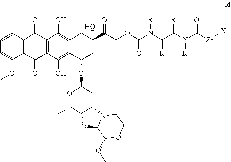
N(C(OCC(C1(O)CC2=C(O)C3=C(C(O)=C2C(OC2OC(C)C4C(C2)N2C(O4)C(OC)OCC2)C1)C(=O)C1=C(C=CC=C1OC)C3=O)=O)=O)([R])C(C(N(C([Z1][X])=O)[R])[R])[R]
